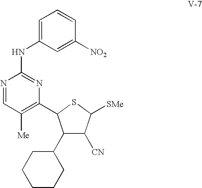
C1=C(NC2=NC(C3C(C4CCCCC4)C([CN])C([SMe])S3)=C([Me])C=N2)C=C([NO2])C=C1
